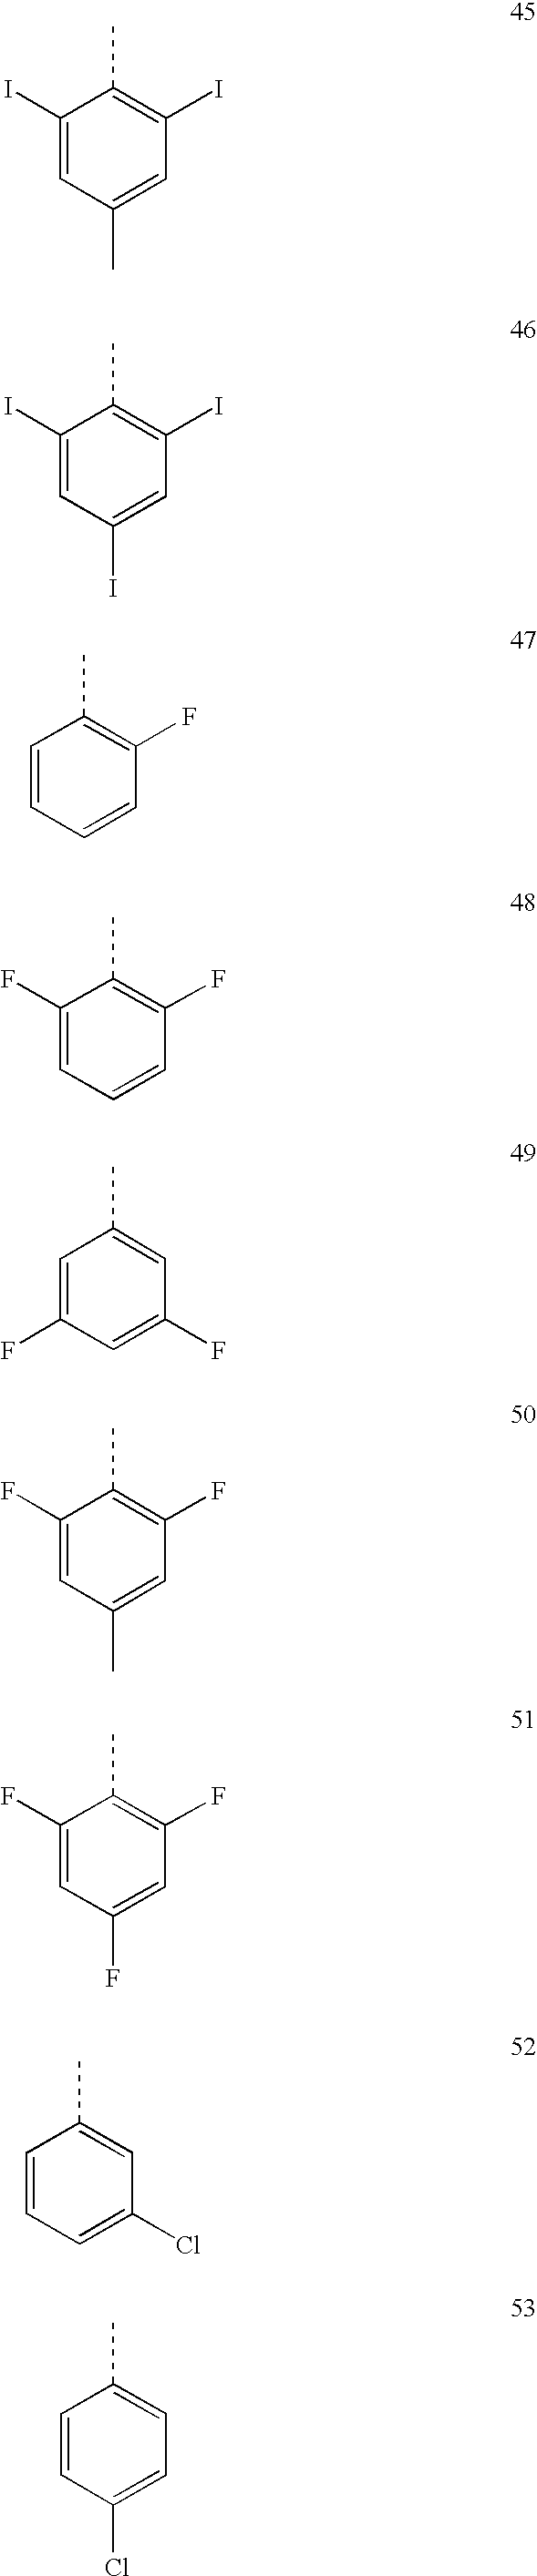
C1(I)=CC(C)=CC(I)=C1C.C1(I)=CC(I)=CC(I)=C1C.C1=CC=CC(F)=C1C.C1(F)=CC=CC(F)=C1C.C1=C(F)C=C(F)C=C1C.C1(F)=CC(C)=CC(F)=C1C.C1(F)=CC(F)=CC(F)=C1C.C1=CC=C(Cl)C=C1C.C1=CC(Cl)=CC=C1C
